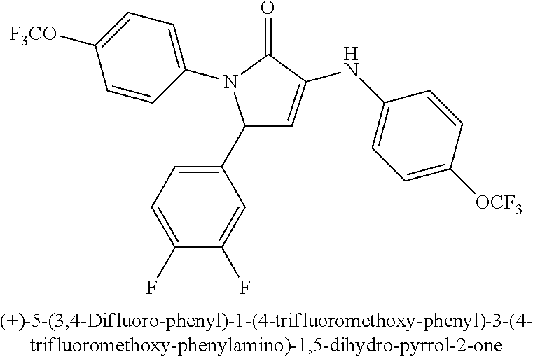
C1(C2=CC=C(F)C(F)=C2)C=C(NC2=CC=C([OCF3])C=C2)C(=O)N1C1=CC=C([OCF3])C=C1
